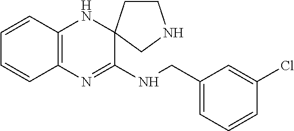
C12=C(N=C(NCC3=CC=CC(Cl)=C3)C3(N1)CCNC3)C=CC=C2
